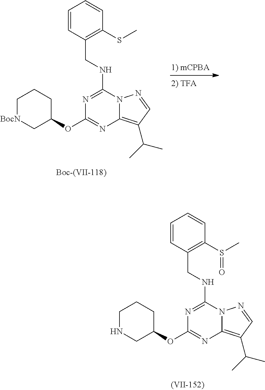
C1[BocN]CC(OC2=NC3=C(C(C)C)C=NN3C(NCC3=C(SC)C=CC=C3)=N2)CC1.C1NCC(OC2=NC3=C(C(C)C)C=NN3C(NCC3=C(S(C)=O)C=CC=C3)=N2)CC1
